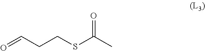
O=CCCSC(C)=O
